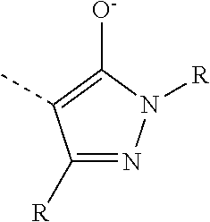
C1([R])=NN([R])C([O-])=C1C
